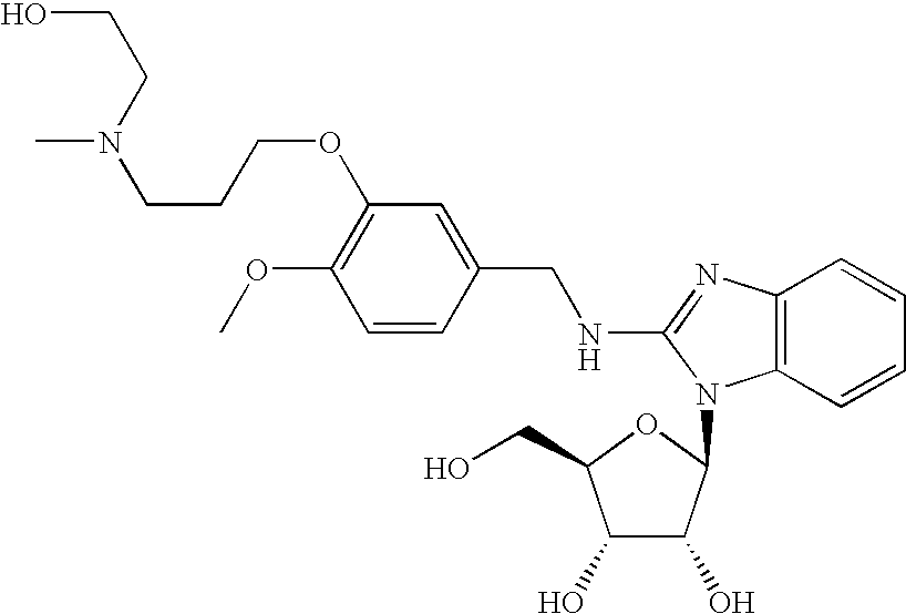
C1(OC)=C(OCCCN(CCO)C)C=C(CNC2=NC3=C(C=CC=C3)N2C2C(O)C(O)C(CO)O2)C=C1
